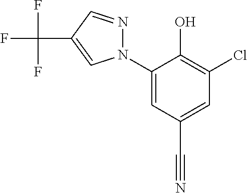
C1(N2N=CC(C(F)(F)F)=C2)=CC(C#N)=CC(Cl)=C1O
